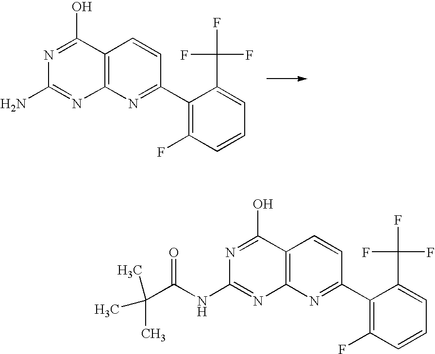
C12=C(N=C(C3=C(F)C=CC=C3C(F)(F)F)C=C1)N=C(N)N=C2O.C12=C(N=C(C3=C(F)C=CC=C3C(F)(F)F)C=C1)N=C(NC(C(C)(C)C)=O)N=C2O
